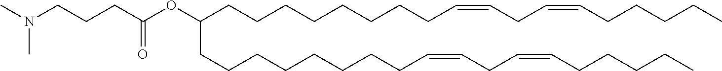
CN(C)CCCC(OC(CCCCCCCCC=CCC=CCCCCC)CCCCCCCCC=CCC=CCCCCC)=O
